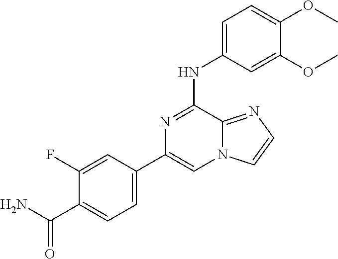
C1=C(NC2=NC(C3=CC=C(C(N)=O)C(F)=C3)=CN3C2=NC=C3)C=C(OC)C(OC)=C1
